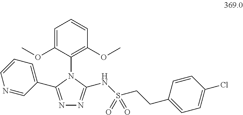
C1=C(OC)C(N2C(C3=CC=CN=C3)=NN=C2NS(CCC2=CC=C(Cl)C=C2)(=O)=O)=C(OC)C=C1
